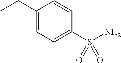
CCC1=CC=C(S(N)(=O)=O)C=C1
